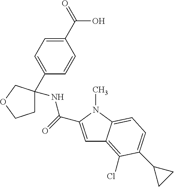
C1C(C2=CC=C(C(=O)O)C=C2)(NC(=O)C2=CC3=C(Cl)C(C4CC4)=CC=C3N2C)COC1
